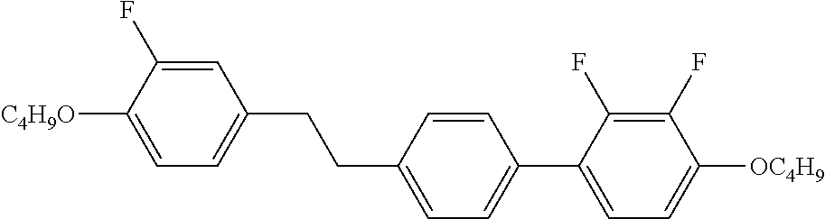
C1=C(F)C([C4H9O])=CC=C1CCC1=CC=C(C2=CC=C([OC4H9])C(F)=C2F)C=C1
